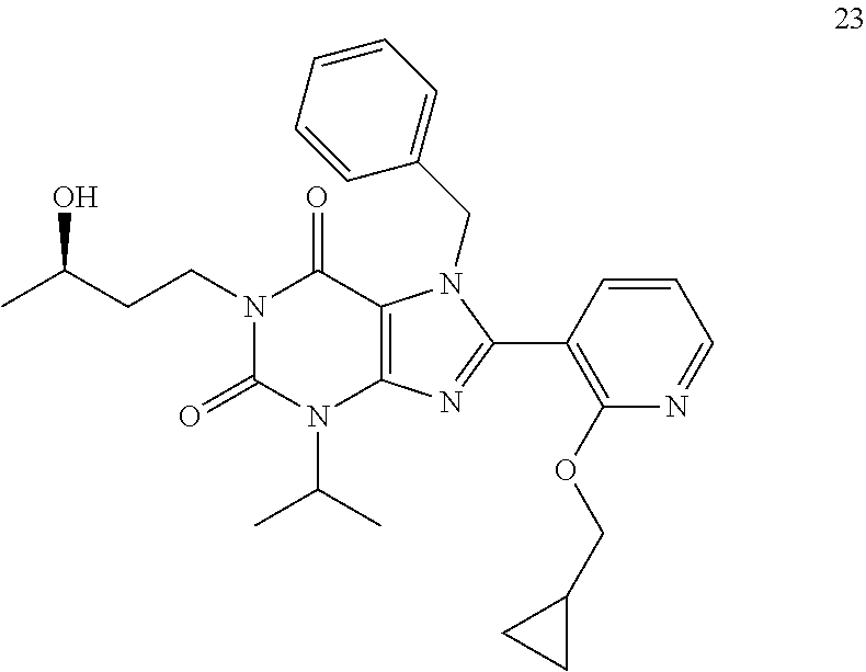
N1(CCC(C)O)C(=O)N(C(C)C)C2=C(C1=O)N(CC1=CC=CC=C1)C(C1=C(OCC3CC3)N=CC=C1)=N2
